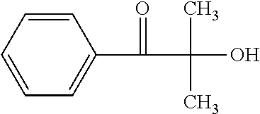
C1=CC=CC=C1C(C(O)(C)C)=O
